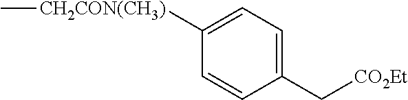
C1([CH2CON(CH3)]C)=CC=C(C[CO2Et])C=C1
